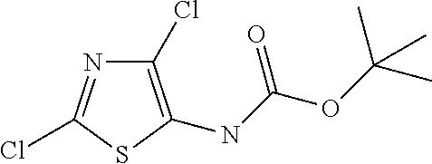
C1(Cl)=C(NC(OC(C)(C)C)=O)SC(Cl)=N1
